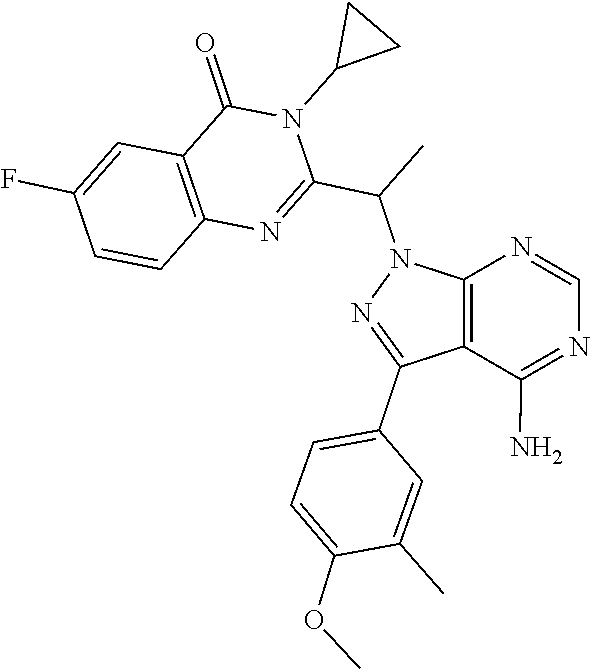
N1=CN=C(N)C2=C1N(C(C1=NC3=C(C=C(F)C=C3)C(=O)N1C1CC1)C)N=C2C1=CC=C(OC)C(C)=C1
